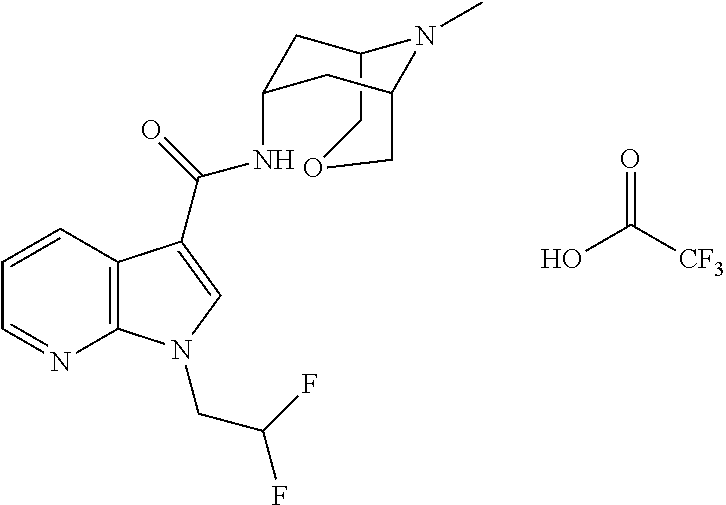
C12COCC(CC(NC(C3=CN(CC(F)F)C4=C3C=CC=N4)=O)C1)N2C.OC([CF3])=O
